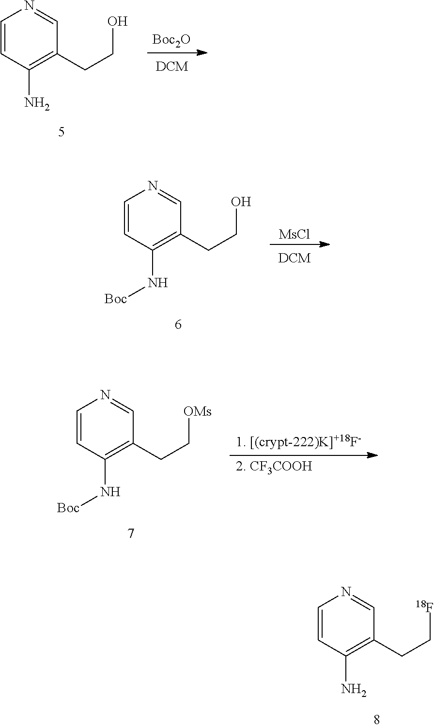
C1=CC(N)=C(CC[18F])C=N1.C1=CC(N)=C(CCO)C=N1.[Boc2O].[DCM].C1=CC(N[Boc])=C(CCO)C=N1.[MsCl].[DCM].C1=CC(N[Boc])=C(CC[OMs])C=N1
